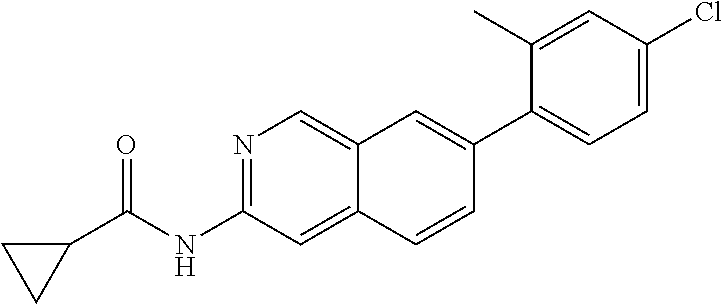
N1=C(NC(C2CC2)=O)C=C2C(=C1)C=C(C1=CC=C(Cl)C=C1C)C=C2
